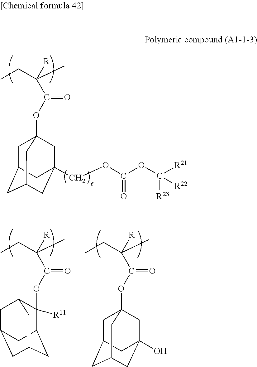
CCC(C)([R])C(OC12CC3CC(CC(COC(OC([R21])([R22])[R23])=O)(C1)C3)C2)=O.CCC(C)([R])C(OC1([R11])C2CC3CC(CC1C3)C2)=O.CCC(C)([R])C(OC12CC3CC(CC(O)(C1)C3)C2)=O
